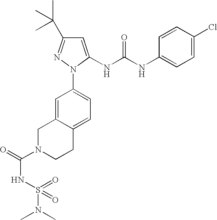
C1=C(NC(NC2=CC=C(Cl)C=C2)=O)N(C2=CC=C3C(=C2)CN(C(=O)NS(N(C)C)(=O)=O)CC3)N=C1C(C)(C)C
